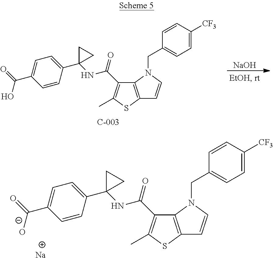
C1=CC([CF3])=CC=C1CN1C2=C(SC(C)=C2C(NC2(C3=CC=C(C([O-])=O)C=C3)CC2)=O)C=C1.[Na].C1=CC([CF3])=CC=C1CN1C2=C(SC(C)=C2C(NC2(C3=CC=C(C(O)=O)C=C3)CC2)=O)C=C1.[NaOH]
